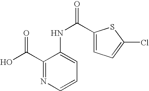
C1(NC(=O)C2=CC=C(Cl)S2)=CC=CN=C1C(O)=O
